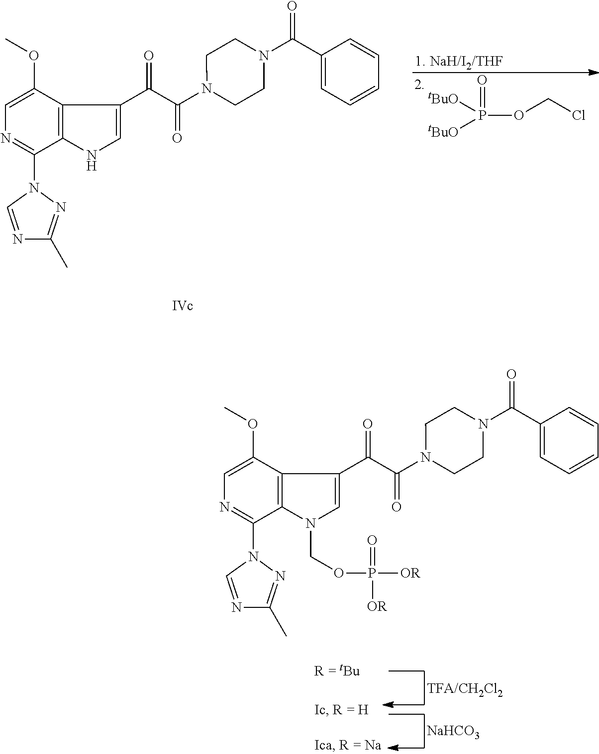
P(OCCl)(=O)([tBuO])[tBuO].C1=C(OC)C2=C(C(N3C=NC(C)=N3)=N1)NC=C2C(C(N1CCN(C(C2=CC=CC=C2)=O)CC1)=O)=O.C1=C(OC)C2=C(C(N3C=NC(C)=N3)=N1)N(COP([OR])(=O)[OR])C=C2C(C(N1CCN(C(C2=CC=CC=C2)=O)CC1)=O)=O.[NaHCO3]
